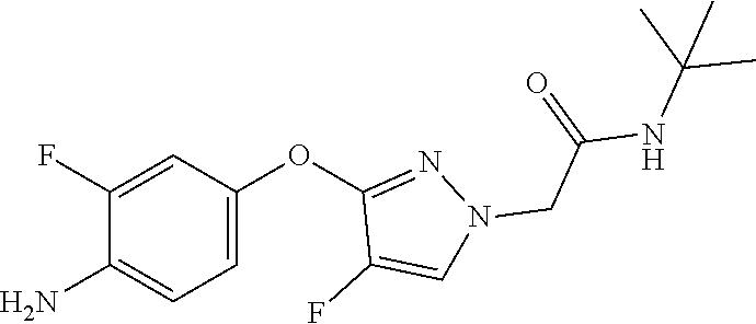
C1(F)=CC(OC2=NN(CC(NC(C)(C)C)=O)C=C2F)=CC=C1N
